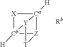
[X]1[Ca]2([H])[Z]3[Cb]1([H])[Y]2[T]3
